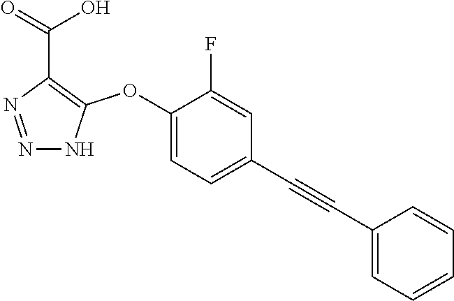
C1(OC2=C(C(=O)O)N=NN2)=CC=C(C#CC2=CC=CC=C2)C=C1F
